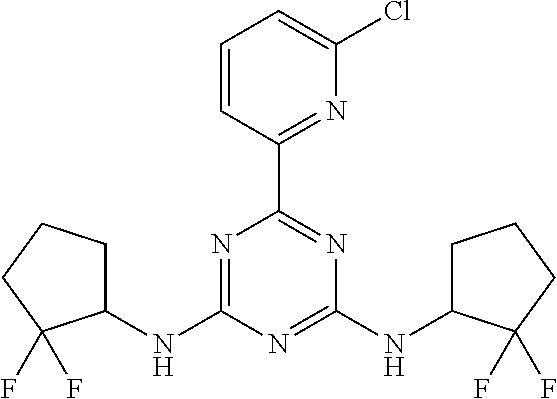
N1=C(NC2CCCC2(F)F)N=C(NC2CCCC2(F)F)N=C1C1=NC(Cl)=CC=C1
